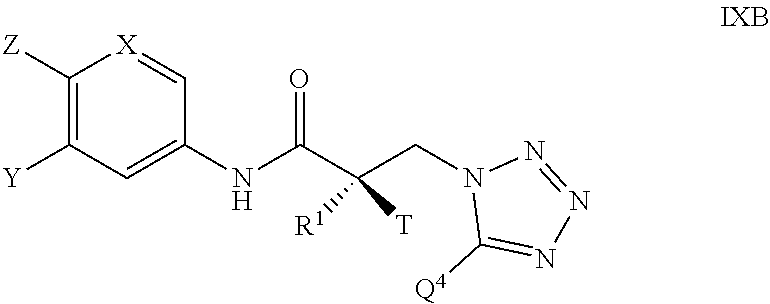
C1([Z])=C([Y])C=C(NC(C(CN2C([Q4])=NN=N2)([T])[R1])=O)C=[X]1
